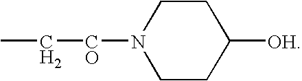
CC[CO]N1CCC([OH])CC1
